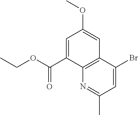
C1=C(C(OCC)=O)C2=C(C=C1OC)C(Br)=CC(C)=N2
